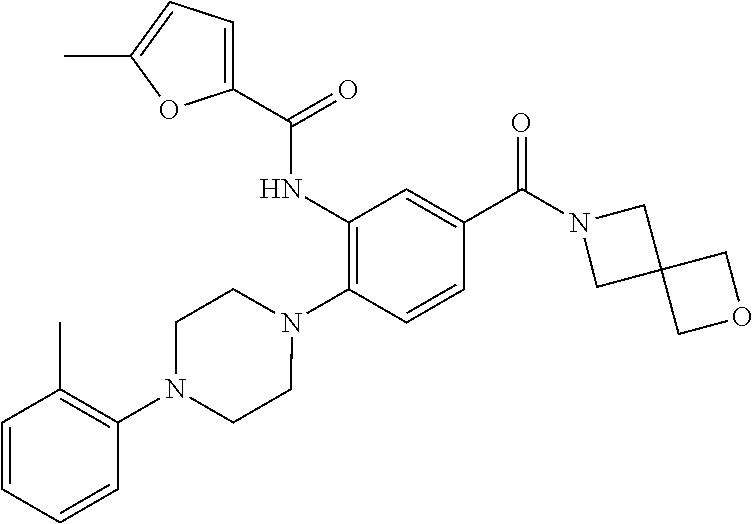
C1(NC(=O)C2=CC=C(C)O2)=C(N2CCN(C3=C(C)C=CC=C3)CC2)C=CC(C(N2CC3(C2)COC3)=O)=C1
